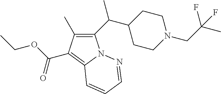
C1(C(C2CCN(CC(C)(F)F)CC2)C)=C(C)C(C(OCC)=O)=C2N1N=CC=C2
